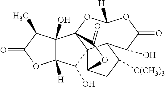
C12([H])C(O)(C(C)C(=O)O1)C13C4(C2O)C2(C([H])(O1)OC(=O)C2O)C([C(CH3)3])CC4OC3=O
